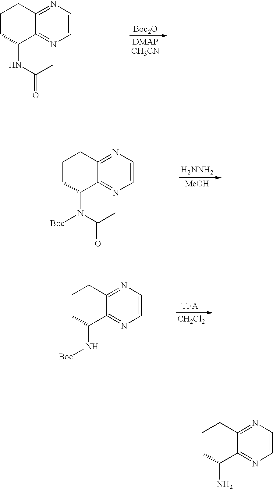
C1CC(NC(C)=O)C2=NC=CN=C2C1.[Boc2O].C1CC(N(C(C)=O)[Boc])C2=NC=CN=C2C1.[H2NNH2].[MeOH].C1CC(N[Boc])C2=NC=CN=C2C1.[TFA].[CH2Cl2].C1CC(N)C2=NC=CN=C2C1
